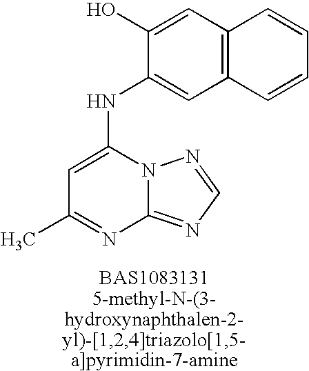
N12C(=NC=N1)N=C(C)C=C2NC1=CC2=C(C=C1O)C=CC=C2
